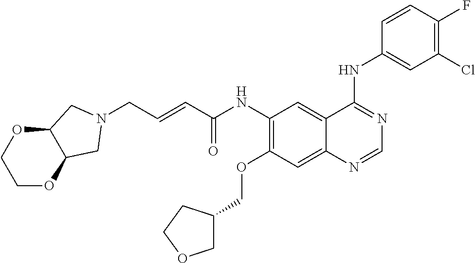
C1OC2C(OC1)CN(CC=CC(NC1=C(OCC3COCC3)C=C3C(=C1)C(NC1=CC(Cl)=C(F)C=C1)=NC=N3)=O)C2
